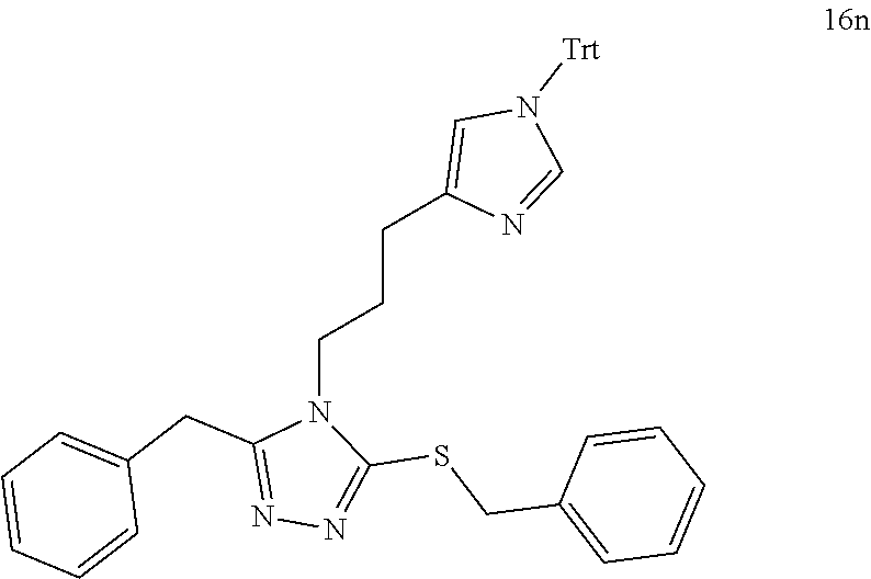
C1=CC=CC(CC2=NN=C(SCC3=CC=CC=C3)N2CCCC2=CN([Trt])C=N2)=C1
